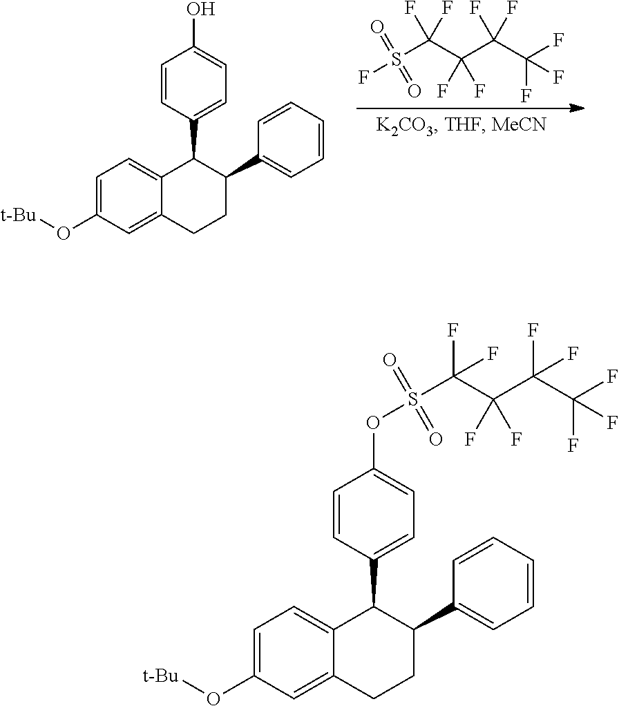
S(C(C(C(C(F)(F)F)(F)F)(F)F)(F)F)(=O)(=O)F.C1=CC(C2C3=CC=C(O[t-Bu])C=C3CCC2C2=CC=CC=C2)=CC=C1O.C1=CC(C2C3=CC=C(O[t-Bu])C=C3CCC2C2=CC=CC=C2)=CC=C1OS(C(C(C(C(F)(F)F)(F)F)(F)F)(F)F)(=O)=O
